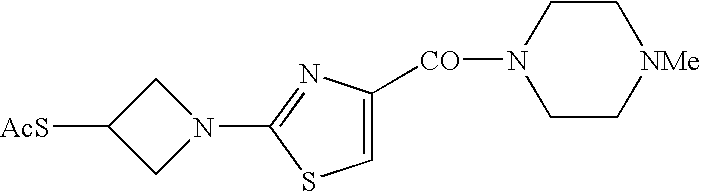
C1([AcS])CN(C2=NC([CO]N3CC[NMe]CC3)=CS2)C1
